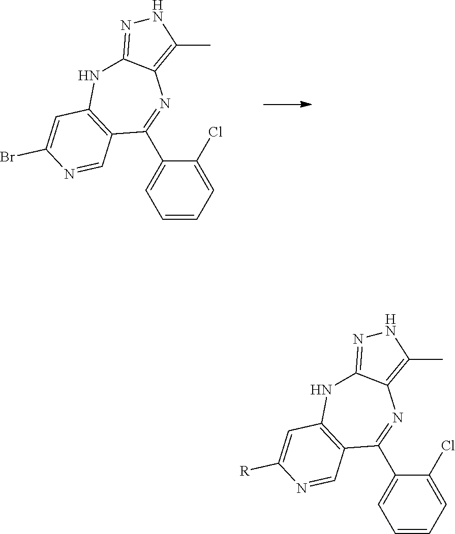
C1=CC=C(Cl)C(C2=NC3=C(C)NN=C3NC3=C2C=NC(Br)=C3)=C1.C1=CC=C(Cl)C(C2=NC3=C(C)NN=C3NC3=C2C=NC([R])=C3)=C1
